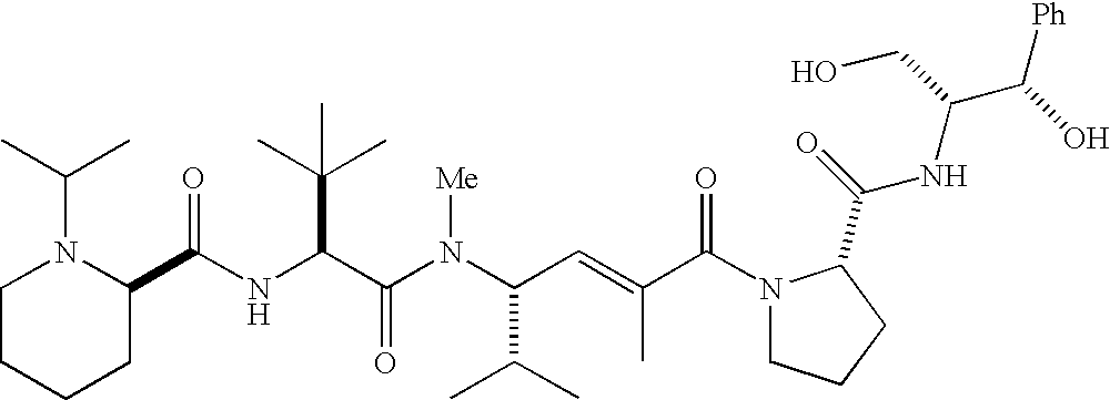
N(C(C(N(C(C(C)C)C=C(C)C(N1CCCC1C(=O)NC(C(O)[Ph])CO)=O)[Me])=O)C(C)(C)C)C(C1N(C(C)C)CCCC1)=O
